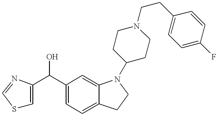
C(C1=CC=C2C(=C1)N(C1CCN(CCC3=CC=C(F)C=C3)CC1)CC2)(O)C1=CSC=N1
